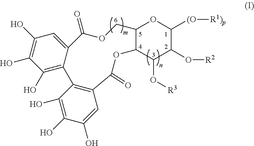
C1=C2C(=O)OCC3C(C(O[R3])C(O[R2])C([(O][R1)p])O3)OC(=O)C3=C(C(O)=C(O)C(O)=C3)C2=C(O)C(O)=C1O
